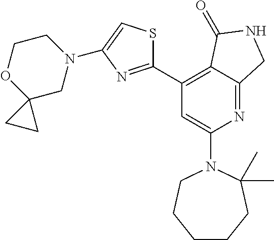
C1(N2CCCCCC2(C)C)=CC(C2=NC(N3CCOC4(C3)CC4)=CS2)=C2C(=N1)CNC2=O
